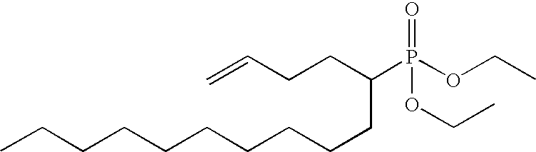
C=CCCC(P(OCC)(=O)OCC)CCCCCCCCCC
